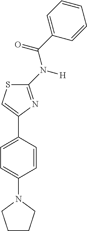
C1=CC(C2=CSC(N([H])C(C3=CC=CC=C3)=O)=N2)=CC=C1N1CCCC1
